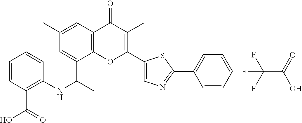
FC(F)(F)C(=O)O.C12=C(C=C(C)C=C1C(C)NC1=C(C(O)=O)C=CC=C1)C(=O)C(C)=C(C1=CN=C(C3=CC=CC=C3)S1)O2
